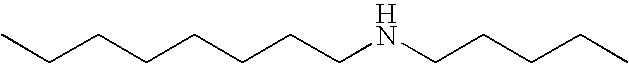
C(CCNCCCCC)CCCCC
